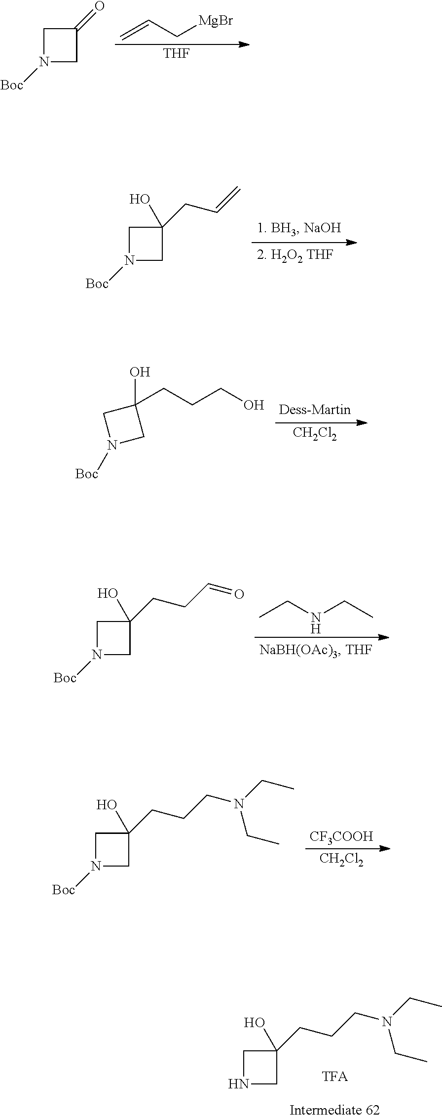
C=CC[MgBr].[THF].N1([Boc])CC(=O)C1.N1([Boc])CC(CC=C)(O)C1.[CH2Cl2].N1([Boc])CC(O)(CCCO)C1.CCNCC.N1([Boc])CC(CCC=O)(O)C1.[CF3COOH].[CH2Cl2].N1([Boc])CC(CCCN(CC)CC)(O)C1.N1CC(CCCN(CC)CC)(O)C1
